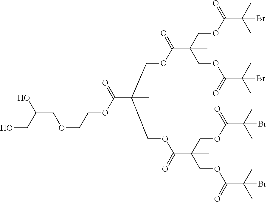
OC(COCCOC(C(COC(C(COC(=O)C(C)(C)Br)(COC(=O)C(C)(C)Br)C)=O)(COC(C(COC(C(C)(C)Br)=O)(COC(=O)C(C)(C)Br)C)=O)C)=O)CO
